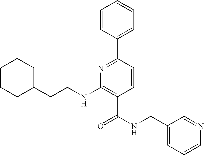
C1=CC(C2=NC(NCCC3CCCCC3)=C(C(NCC3=CC=CN=C3)=O)C=C2)=CC=C1
